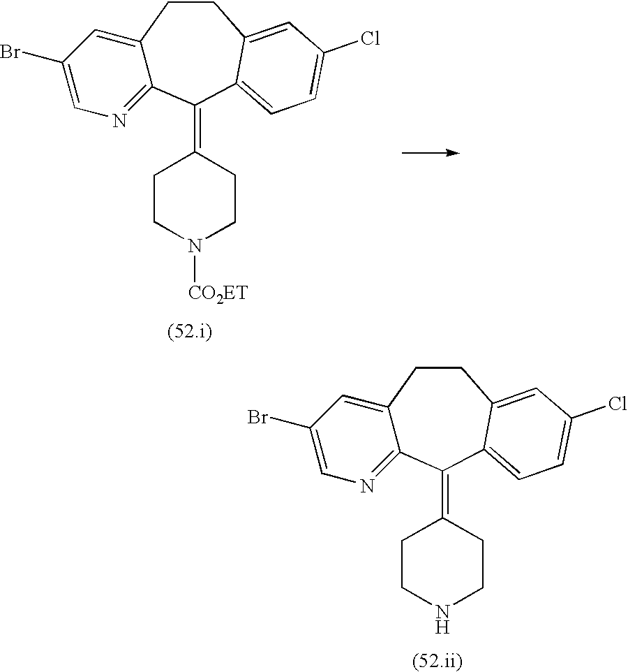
C12=CC(Br)=CN=C1C(=C1CCN([CO2ET])CC1)C1=CC=C(Cl)C=C1CC2.C12=CC(Br)=CN=C1C(=C1CCNCC1)C1=CC=C(Cl)C=C1CC2
